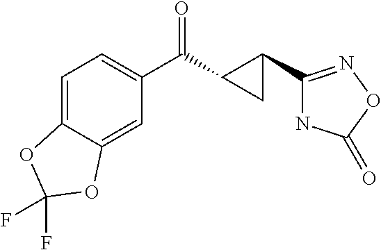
C1=C2C(=CC(C(C3C(C4=NOC(=O)N4)C3)=O)=C1)OC(F)(F)O2
